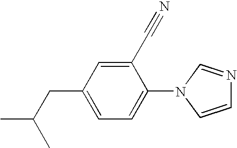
C1(C#N)=CC(CC(C)C)=CC=C1N1C=NC=C1
